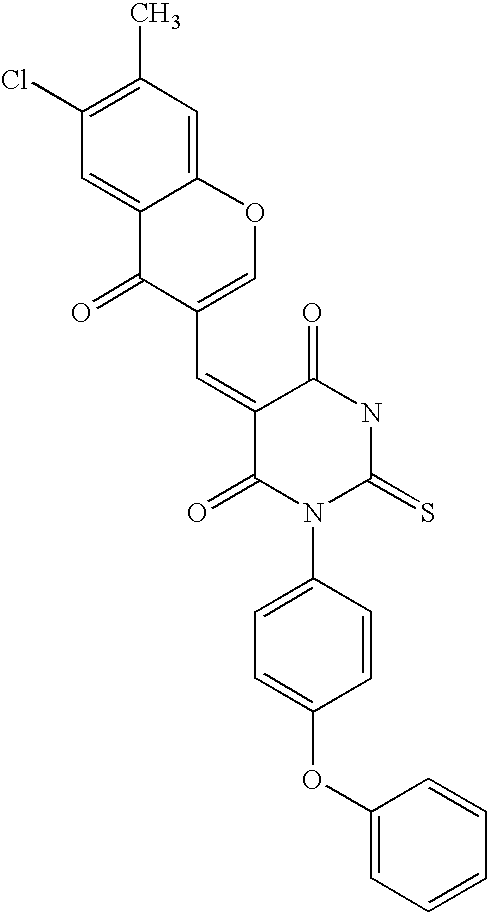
C1(C)=C(Cl)C=C2C(=C1)OC=C(C=C1C(=O)N(C3=CC=C(OC4=CC=CC=C4)C=C3)C(=S)NC1=O)C2=O
